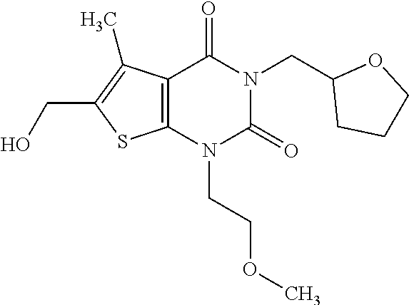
C12=C(N(CCOC)C(=O)N(CC3CCCO3)C1=O)SC(CO)=C2C
